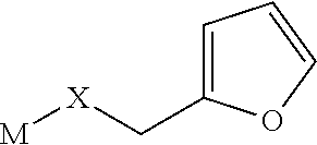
[M][X]CC1=CC=CO1
